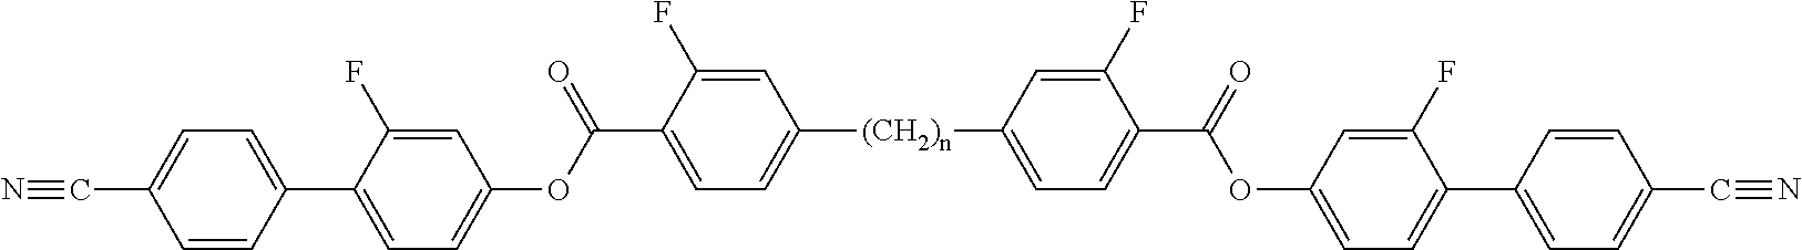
C1=C(F)C(C(=O)OC2=CC=C(C3=CC=C(C#N)C=C3)C(F)=C2)=CC=C1[(CH2)n]C1=CC=C(C(OC2=CC=C(C3=CC=C(C#N)C=C3)C(F)=C2)=O)C(F)=C1
